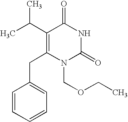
C1(C(C)C)=C(CC2=CC=CC=C2)N(COCC)C(=O)NC1=O
